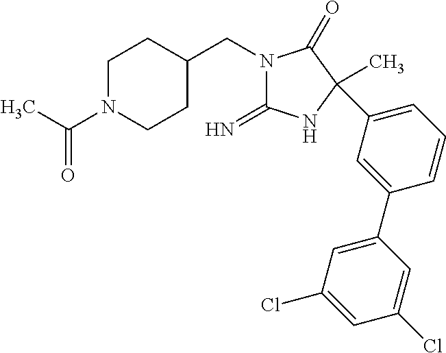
N1(CC2CCN(C(C)=O)CC2)C(=N)NC(C)(C2=CC=CC(C3=CC(Cl)=CC(Cl)=C3)=C2)C1=O
